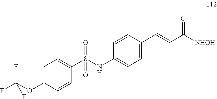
C1=C(OC(F)(F)F)C=CC(S(NC2=CC=C(C=CC([NHOH])=O)C=C2)(=O)=O)=C1
